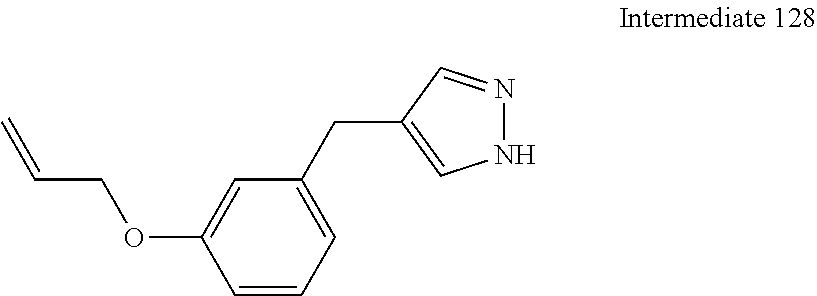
C1=CC=C(CC2=CNN=C2)C=C1OCC=C
